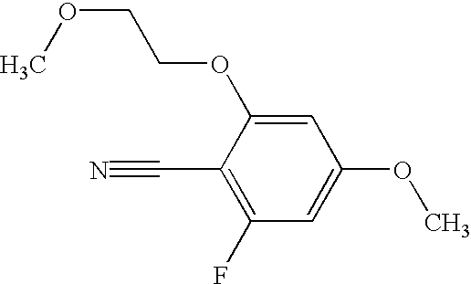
COCCOC1=CC(OC)=CC(F)=C1C#N
